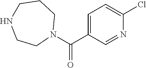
C1=C(C(N2CCCNCC2)=O)C=NC(Cl)=C1
